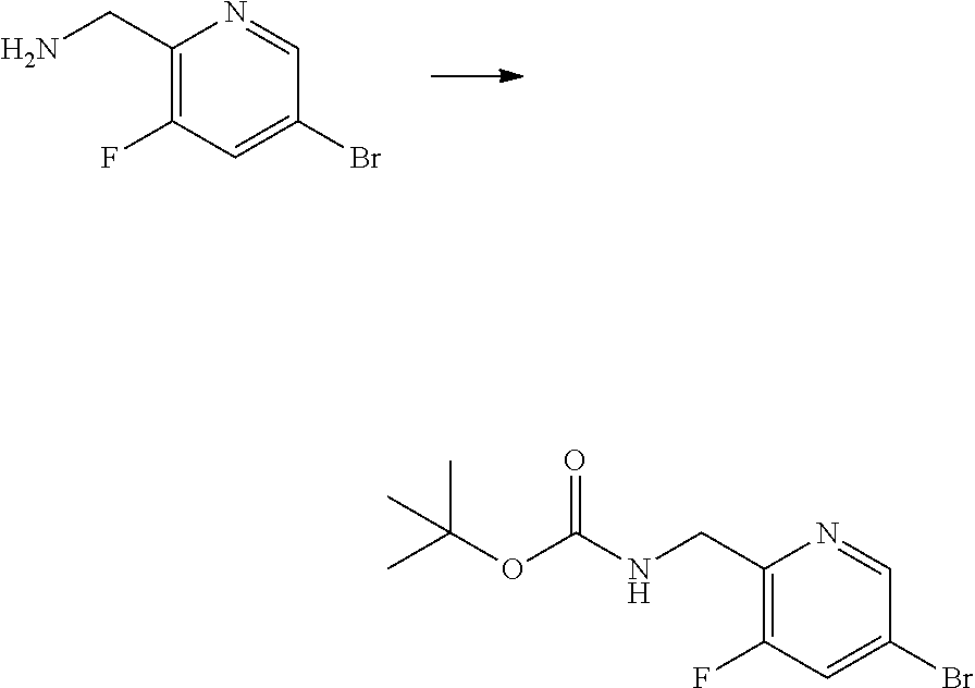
C1(F)=C(CN)N=CC(Br)=C1.C1(F)=C(CNC(=O)OC(C)(C)C)N=CC(Br)=C1
